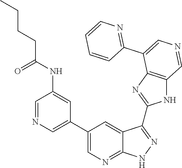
C1=NC=C(C2=CN=C3C(=C2)C(C2=NC4=C(N2)C=NC=C4C2=NC=CC=C2)=NN3)C=C1NC(CCCC)=O
